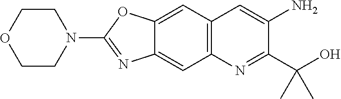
C12=C(C=C3C(=C1)N=C(N1CCOCC1)O3)C=C(N)C(C(O)(C)C)=N2
